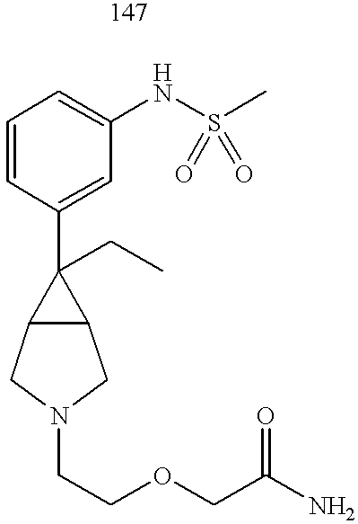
C1=CC(C2(CC)C3C2CN(CCOCC(N)=O)C3)=CC(NS(C)(=O)=O)=C1
